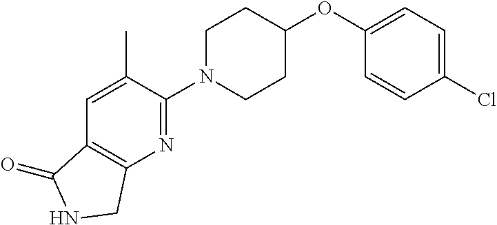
C1(Cl)=CC=C(OC2CCN(C3=NC4=C(C=C3C)C(=O)NC4)CC2)C=C1
